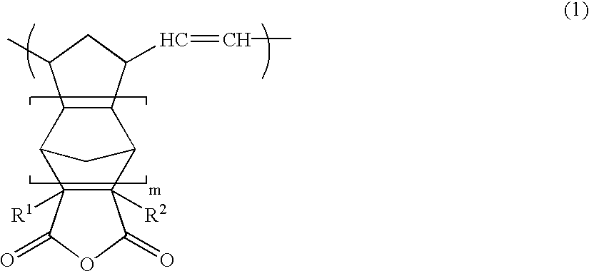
C12C3C4([R1])C([R2])(C(C1C(C=CC)CC2C)C3)C(=O)OC4=O
